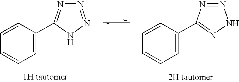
C1=CC(C2=NNN=N2)=CC=C1.[2H tautomer].C1=CC(C2=NN=NN2)=CC=C1.[1H tautomer]
